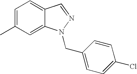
C1=C2C(=CC(C)=C1)N(CC1=CC=C(Cl)C=C1)N=C2
